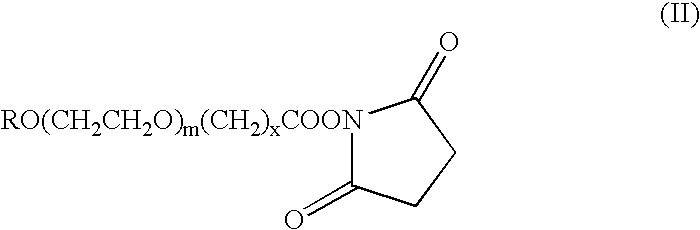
[RO(CH2CH2O)m(CH2)xCOON]1C(=O)CCC1=O
